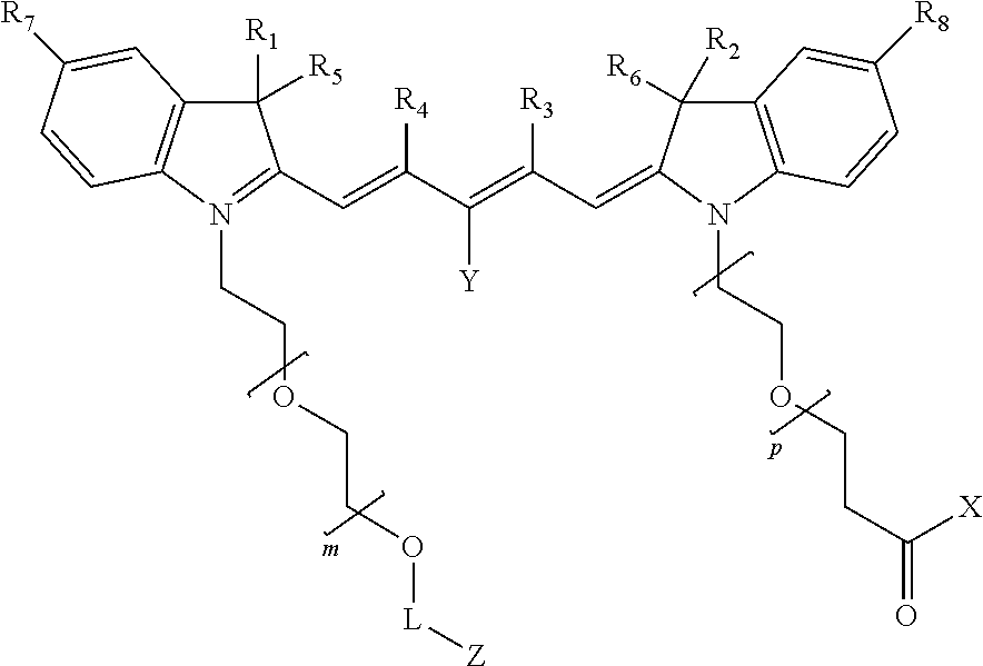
C1([R1])([R5])C2=C(N(CCOCCO[L][Z])=C1C=C(C(=C(C=C1C([R2])([R6])C3=C(C=CC([R8])=C3)N1CCOCCC([X])=O)[R3])[Y])[R4])C=CC([R7])=C2
